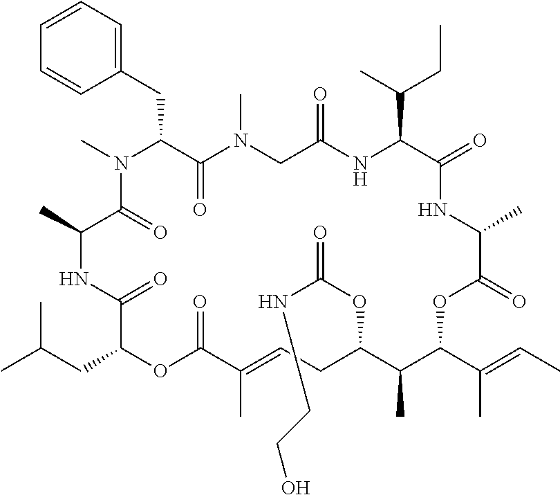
C1=CC=C(CC2C(=O)N(C)CC(=O)NC(C(C)CC)C(=O)NC(C)C(=O)OC(C(=CC)C)C(C)C(OC(NCCO)=O)CC=C(C)C(=O)OC(CC(C)C)C(=O)NC(C)C(=O)N2C)C=C1
